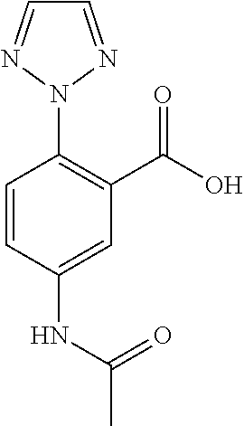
C1=CC(NC(C)=O)=CC(C(O)=O)=C1N1N=CC=N1
